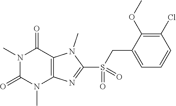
N1(C)C(=O)N(C)C2=C(C1=O)N(C)C(S(=O)(CC1=CC=CC(Cl)=C1OC)=O)=N2
